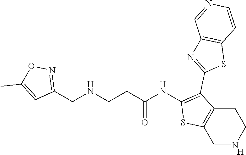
[H].C1(NC(CCNCC2=NOC(C)=C2)=O)=C(C2=NC3=C(S2)C=CN=C3)C2=C(S1)CNCC2
